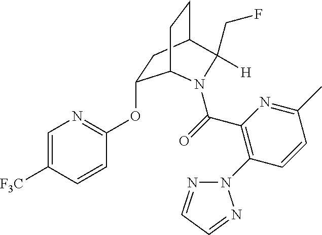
O(C1=NC=C([F3C])C=C1)C1CC2CCC1N(C(=O)C1=C(N3N=CC=N3)C=CC(C)=N1)C2(CF)[H]
